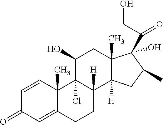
C1=CC2(C)C(=CC1=O)CCC1([H])C2(Cl)C(O)CC2(C)C1([H])CC(C)C2(C(CO)=O)O
